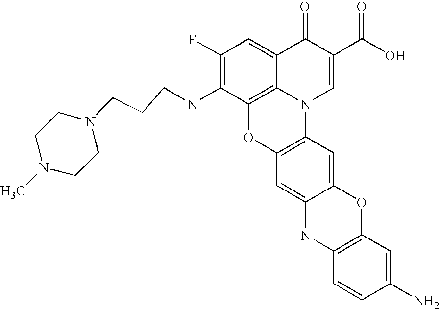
C1(F)=C(NCCCN2CCN(C)CC2)C2=C3C(=C1)C(=O)C(C(O)=O)=CN3C1=C(O2)C=C2C(=C1)OC1=C(N2)C=CC(N)=C1
